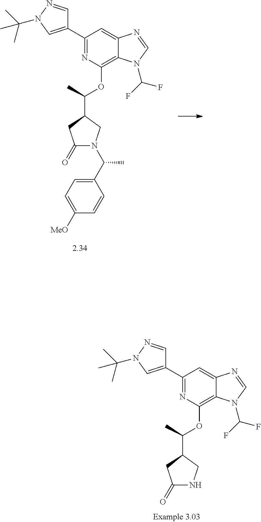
C1(C2=NC(OC(C3CC(=O)N(C(C4=CC=C([MeO])C=C4)C)C3)C)=C3C(=C2)N=CN3C(F)F)=CN(C(C)(C)C)N=C1.C1(C2=CN(C(C)(C)C)N=C2)=NC(OC(C2CC(=O)NC2)C)=C2C(=C1)N=CN2C(F)F
